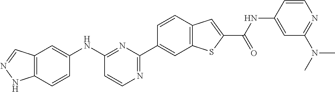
C12=C(C=CC(NC3=NC(C4=CC5=C(C=C4)C=C(C(NC4=CC(N(C)C)=NC=C4)=O)S5)=NC=C3)=C1)NN=C2
